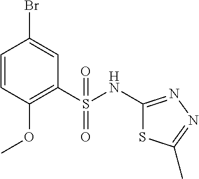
C1(NS(C2=C(OC)C=CC(Br)=C2)(=O)=O)=NN=C(C)S1
